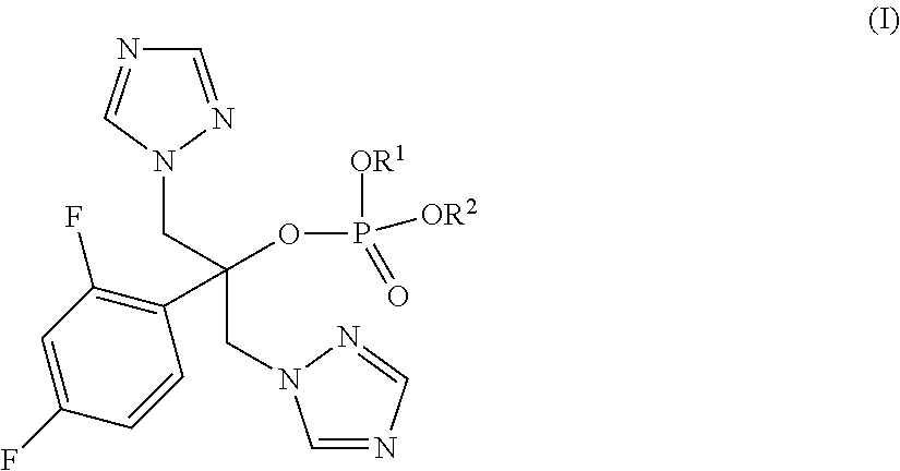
C1=NC=NN1CC(CN1N=CN=C1)(OP([OR1])([OR2])=O)C1=C(F)C=C(F)C=C1
